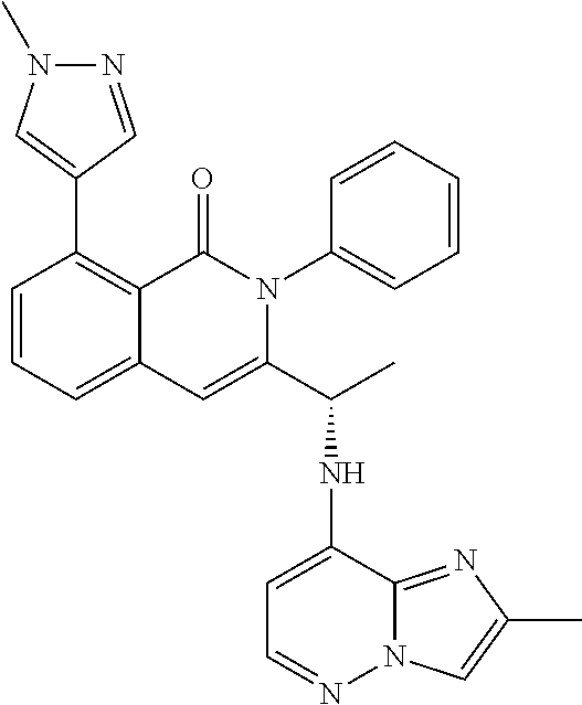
C12=CC=CC(C3=CN(C)N=C3)=C1C(=O)N(C1=CC=CC=C1)C(C(NC1=CC=NN3C1=NC(C)=C3)C)=C2
